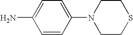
N1(C2=CC=C(N)C=C2)CCSCC1
